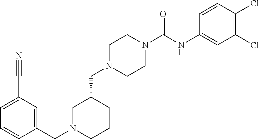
C1N(CC2=CC(C#N)=CC=C2)CCCC1CN1CCN(C(NC2=CC(Cl)=C(Cl)C=C2)=O)CC1
